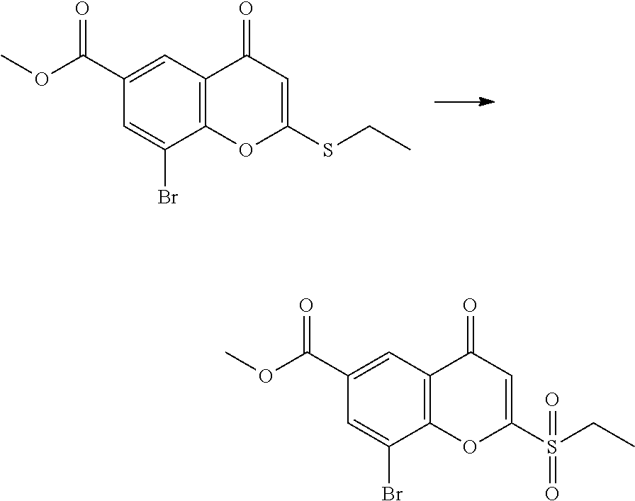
C12=C(C=C(C(OC)=O)C=C1Br)C(=O)C=C(SCC)O2.C12=C(C=C(C(OC)=O)C=C1Br)C(=O)C=C(S(CC)(=O)=O)O2
